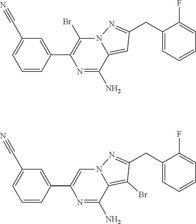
C1=C(C2=C(Br)N3C(=CC(CC4=CC=CC=C4F)=N3)C(N)=N2)C=CC=C1C#N.C1=C(C2=CN3C(=C(Br)C(CC4=CC=CC=C4F)=N3)C(N)=N2)C=CC=C1C#N
